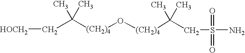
C([(CH2)4]O[(CH2)4]C(C)(C)CS(N)(=O)=O)(C)(C)C[HOCH2]
